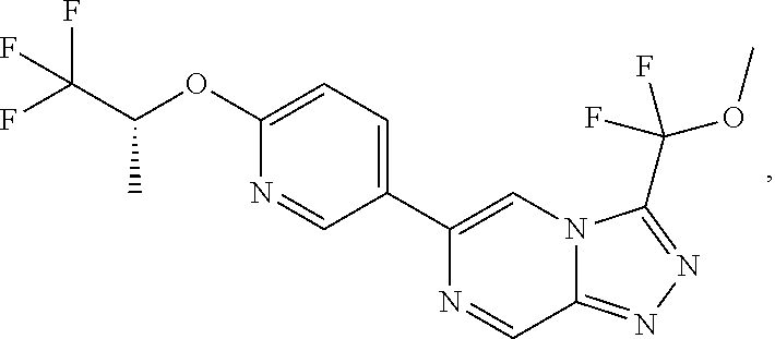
C1(C2=CC=C(OC(C(F)(F)F)C)N=C2)=CN2C(=NN=C2C(F)(OC)F)C=N1
